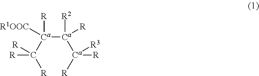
[R][Ca]([Ca]([Ca]([R])([R1OOC])C([R])([R])[R])([R2])[R])([R])[R3]
